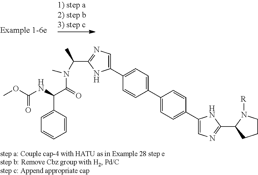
C1(C2=CC=C(C3=CC=C(C4=CN=C(C(N(C)C(C(NC(OC)=O)C5=CC=CC=C5)=O)C)N4)C=C3)C=C2)=CN=C(C2CCCN2[R])N1
